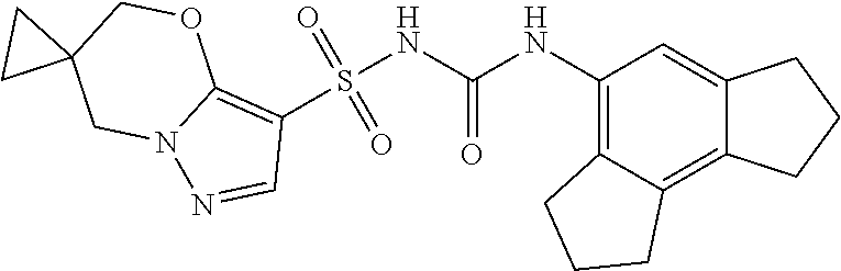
S(NC(NC1=C2C(=C3C(=C1)CCC3)CCC2)=O)(C1=C2N(N=C1)CC1(CO2)CC1)(=O)=O
